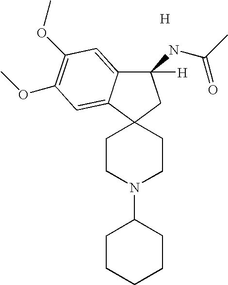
C1CN(C2CCCCC2)CCC12CC([H])(NC(=O)C)C1=CC(OC)=C(OC)C=C21.[H]
